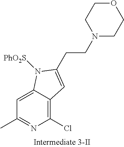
C12=CC(C)=NC(Cl)=C1C=C(CCN1CCOCC1)N2[PhO2S]
